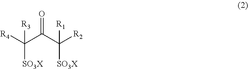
[R4]C(C(C([R2])([SO3X])[R1])=O)([SO3X])[R3]
